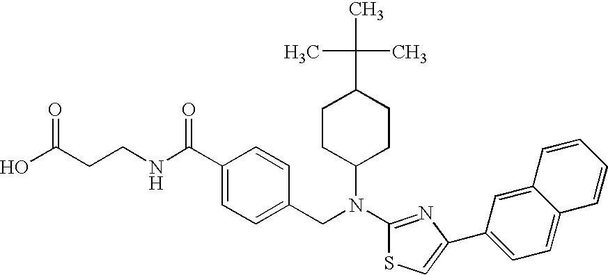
C(C1CCC(N(C2=NC(C3=CC=C4C(=C3)C=CC=C4)=CS2)CC2=CC=C(C(NCCC(O)=O)=O)C=C2)CC1)(C)(C)C
